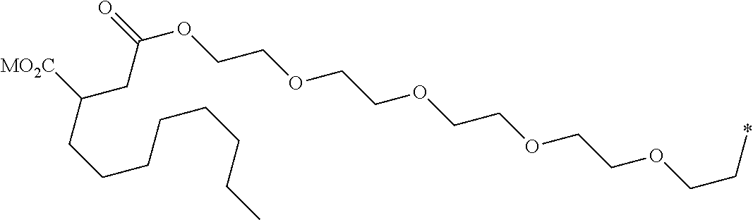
O=C(OCCOCCOCCOCCOCC*)CC([MO2C])CCCCCCCC
